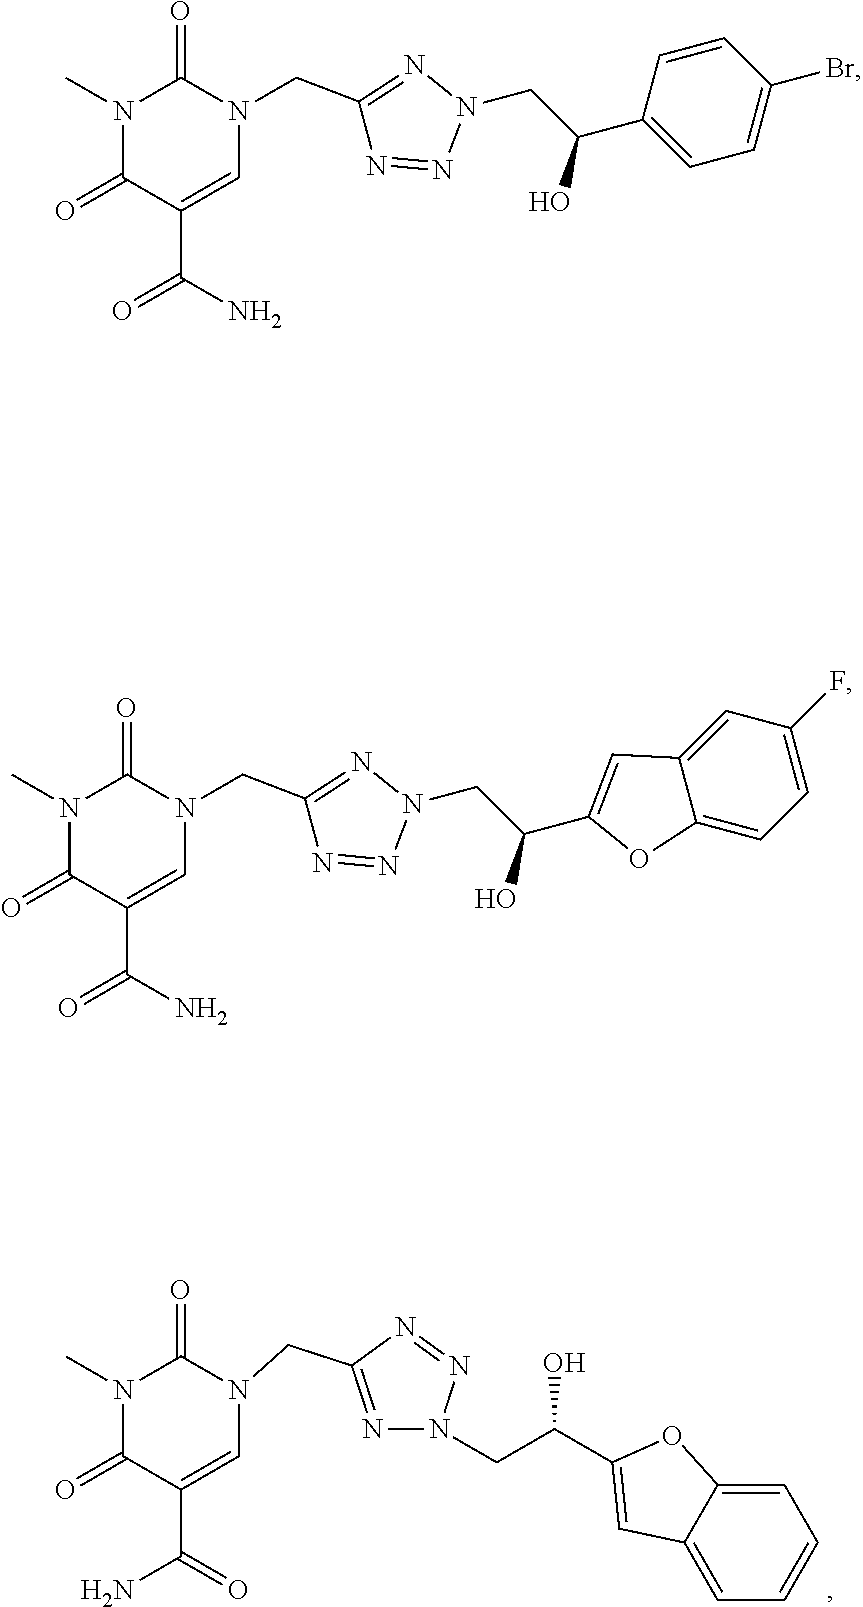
N1(C)C(=O)C(C(N)=O)=CN(CC2=NN(CC(C3=CC=C(Br)C=C3)O)N=N2)C1=O.N1(C)C(=O)C(C(N)=O)=CN(CC2=NN(CC(C3=CC4=CC(F)=CC=C4O3)O)N=N2)C1=O.N1(C)C(=O)C(C(=O)N)=CN(CC2=NN(CC(O)C3=CC4=CC=CC=C4O3)N=N2)C1=O
